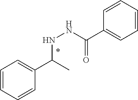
C1=CC=CC(C(C)NNC(C2=CC=CC=C2)=O)=C1
